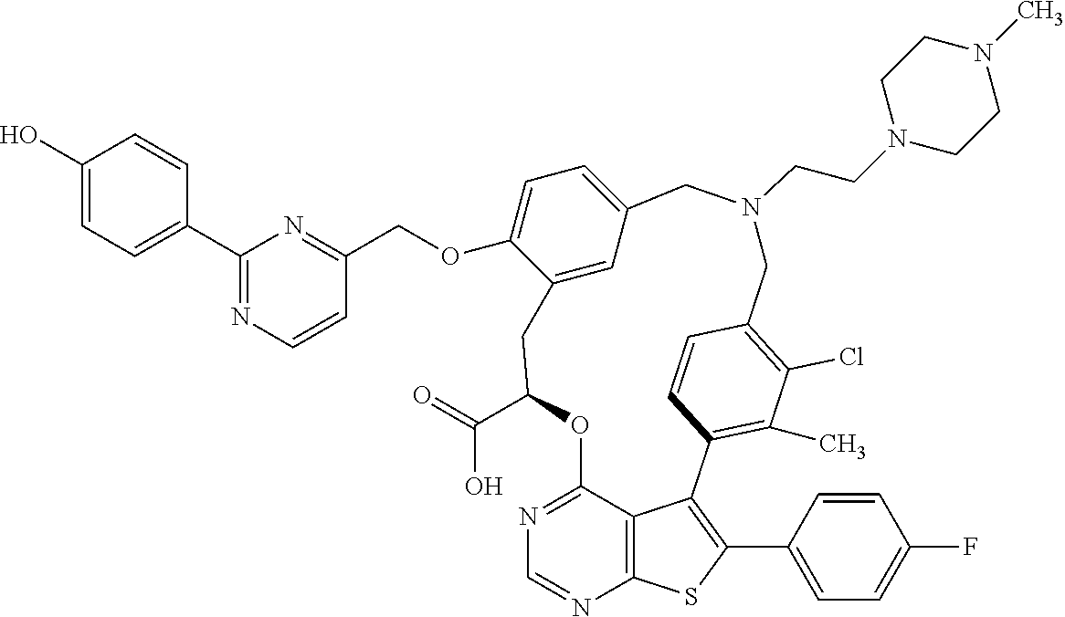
O(C1=CC=C2C=C1CC(C(O)=O)OC1=NC=NC3=C1C(=C(C1=CC=C(F)C=C1)S3)C1=C(C)C(Cl)=C(C=C1)CN(CCN1CCN(C)CC1)C2)CC1=NC(C2=CC=C(O)C=C2)=NC=C1
